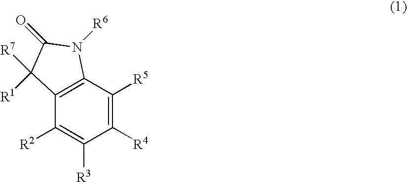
C1([R4])=C([R5])C2=C(C([R2])=C1[R3])C([R7])([R1])C(=O)N2[R6]
